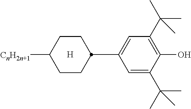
C1(C2CCC([CnH2n+1])CC2)=CC(C(C)(C)C)=C(O)C(C(C)(C)C)=C1.[H]
